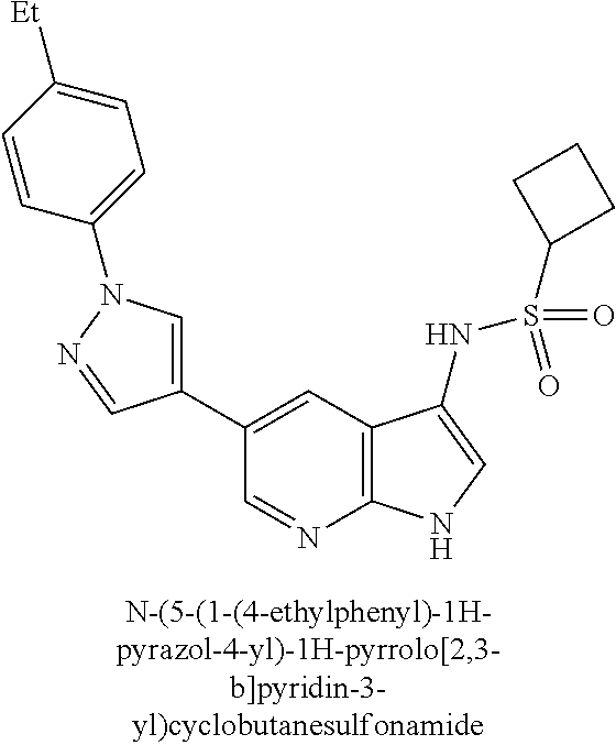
C1(C2=CN(C3=CC=C([Et])C=C3)N=C2)=CC2=C(N=C1)NC=C2NS(=O)(=O)C1CCC1
